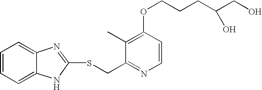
C1(C)=C(OCCCC(O)CO)C=CN=C1CSC1=NC2=CC=CC=C2N1
